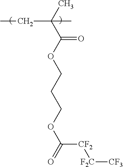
CC(C(OCCCOC([CF2][F2C][CF3])=O)=O)(CC)C
